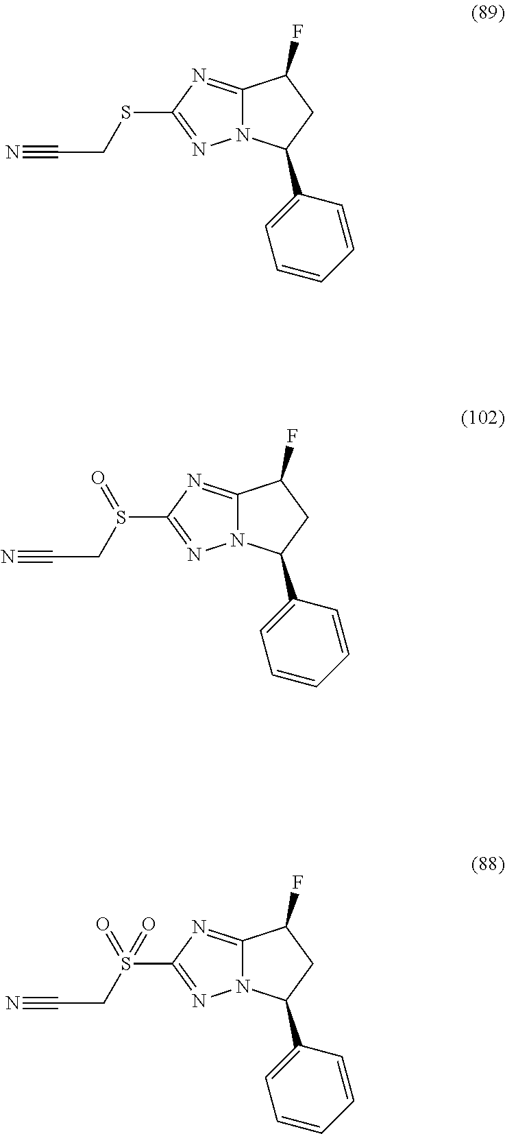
N12C(=NC(SCC#N)=N1)C(F)CC2C1=CC=CC=C1.N12C(=NC(S(CC#N)=O)=N1)C(F)CC2C1=CC=CC=C1.N12C(=NC(S(CC#N)(=O)=O)=N1)C(F)CC2C1=CC=CC=C1
